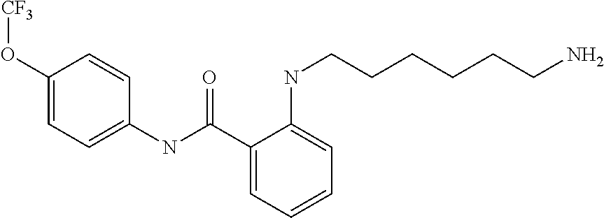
C1=C(O[CF3])C=CC(NC(C2=CC=CC=C2NCCCCCCN)=O)=C1
